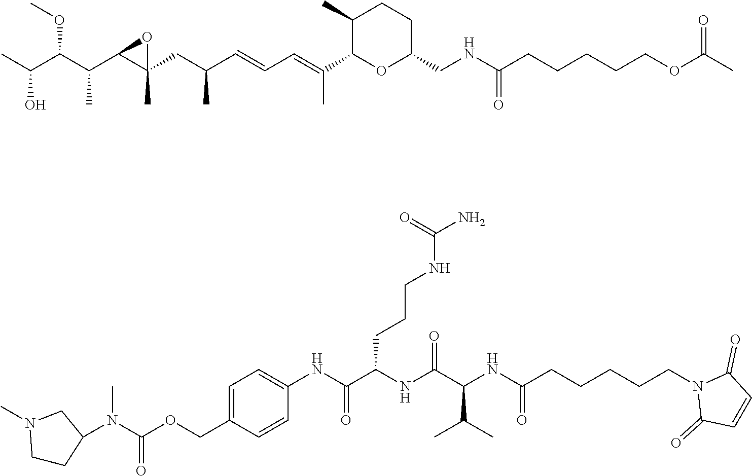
CC(C(C(C1C(CC(C=CC=C(C)C2OC(CNC(CCCCCOC(=O)C)=O)CCC2C)C)(C)O1)C)OC)O.N(C(OCC1=CC=C(NC(C(NC(C(NC(CCCCCN2C(=O)C=CC2=O)=O)C(C)C)=O)CCCNC(N)=O)=O)C=C1)=O)(C1CN(C)CC1)C
